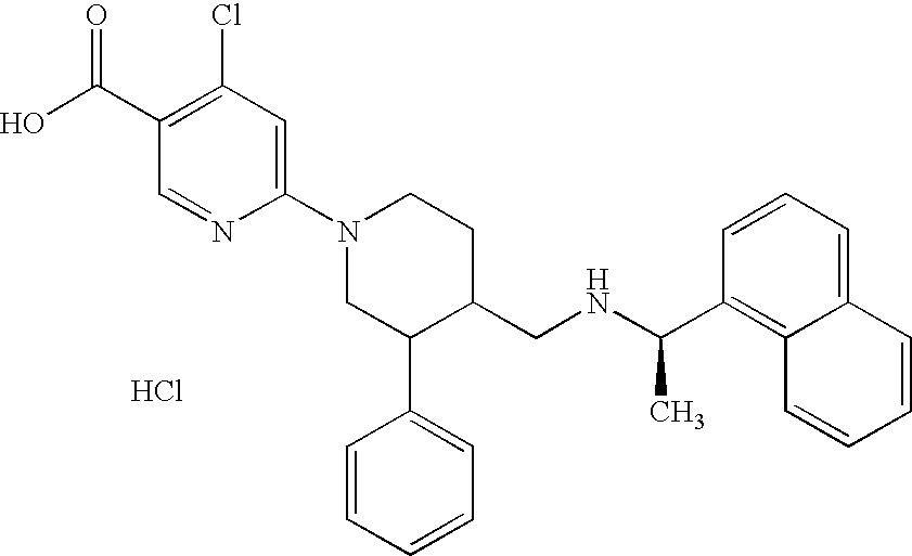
Cl.C1(N2CC(C3=CC=CC=C3)C(CNC(C)C3=C4C(=CC=C3)C=CC=C4)CC2)=CC(Cl)=C(C(O)=O)C=N1
